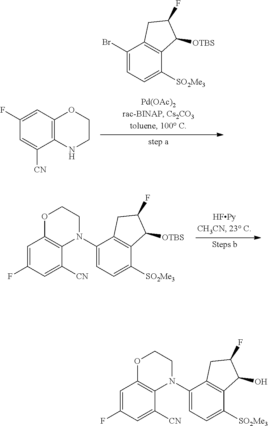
C1(Br)=CC=C([SO2Me3])C2=C1CC(F)C2[OTBS].C12=C(C=C(F)C=C1[CN])OCCN2.C1(N2CCOC3=C2C([CN])=CC(F)=C3)=CC=C([SO2Me3])C2=C1CC(F)C2[OTBS].C1(N2CCOC3=C2C([CN])=CC(F)=C3)=CC=C([SO2Me3])C2=C1CC(F)C2O
